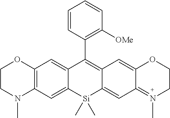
C1=CC(C2=C3C(=CC4=N(C)CCOC4=C3)[Si](C)(C)C3=CC4=C(C=C23)OCCN4C)=C([OMe])C=C1
